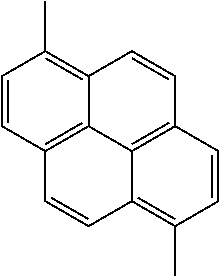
C1=CC2=C3C(=C1C)C=CC1=C3C(=C(C)C=C1)C=C2
